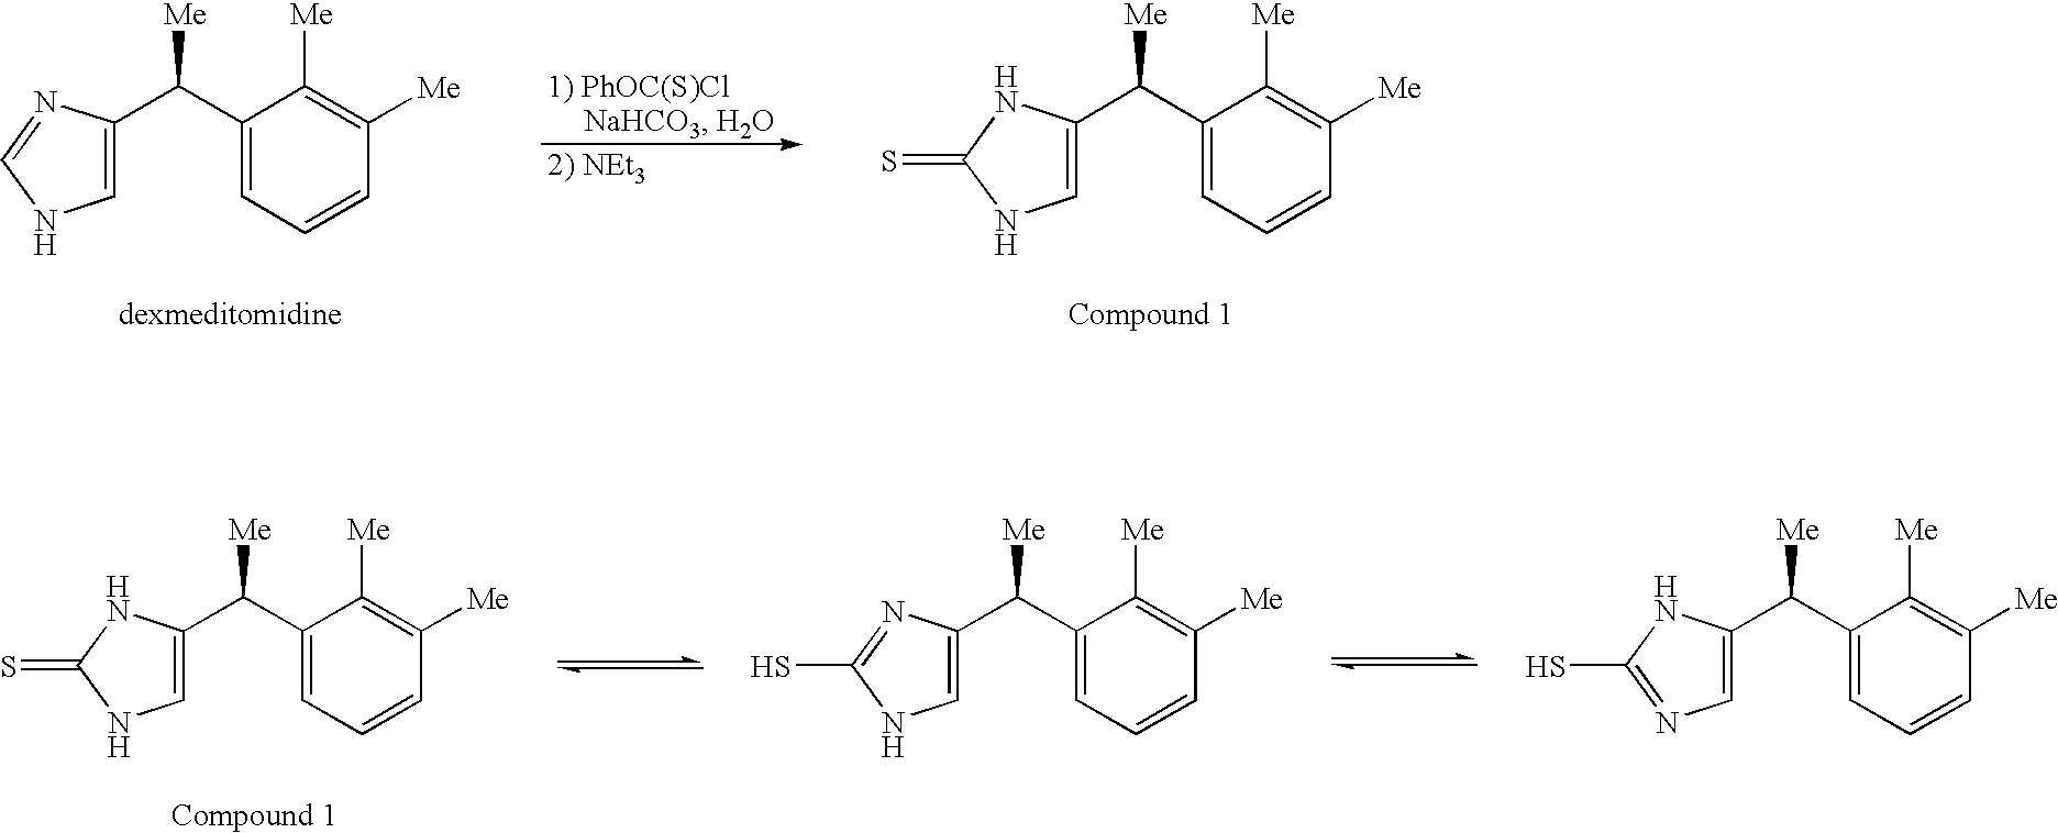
C1(C([Me])C2=CNC=N2)=CC=CC([Me])=C1[Me].C1(C([Me])C2=CNC(=S)N2)=CC=CC([Me])=C1[Me].C1(C([Me])C2=CNC(S)=N2)=CC=CC([Me])=C1[Me].C1(C([Me])C2=CN=C(S)N2)=CC=CC([Me])=C1[Me].C1(C([Me])C2=CNC(=S)N2)=CC=CC([Me])=C1[Me]
